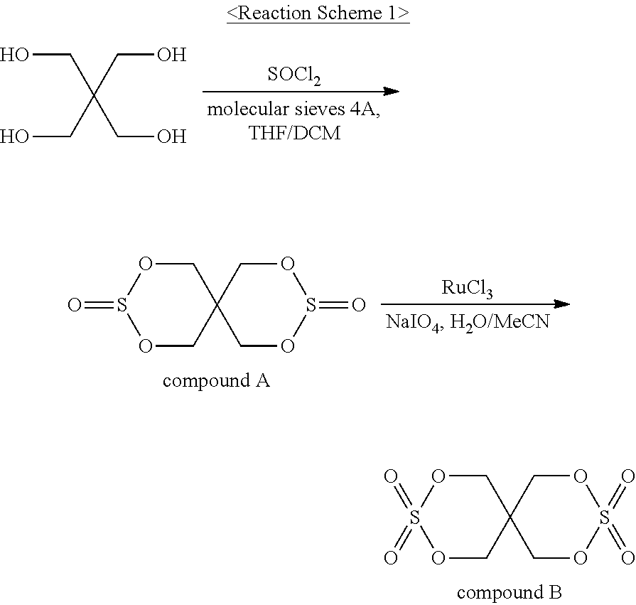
C1OS(=O)(=O)OCC12COS(=O)(=O)OC2.[SOCl2].C(O)C(CO)(CO)CO.C1OS(=O)OCC12COS(=O)OC2.[RuCl3]
